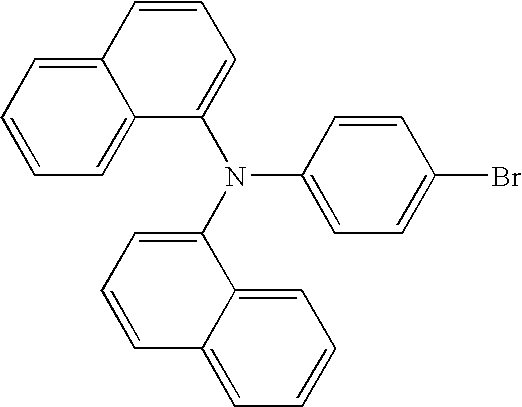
C12=CC=CC=C1C(N(C1=CC=CC3=CC=CC=C13)C1=CC=C(Br)C=C1)=CC=C2
